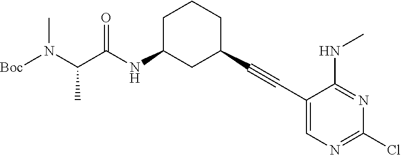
C1(C#CC2=CN=C(Cl)N=C2NC)CCCC(NC(=O)C(N(C)[Boc])C)C1
